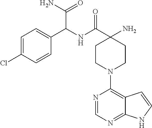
NC(=O)C(NC(C1(N)CCN(C2=C3C(=NC=N2)NC=C3)CC1)=O)C1=CC=C(Cl)C=C1
